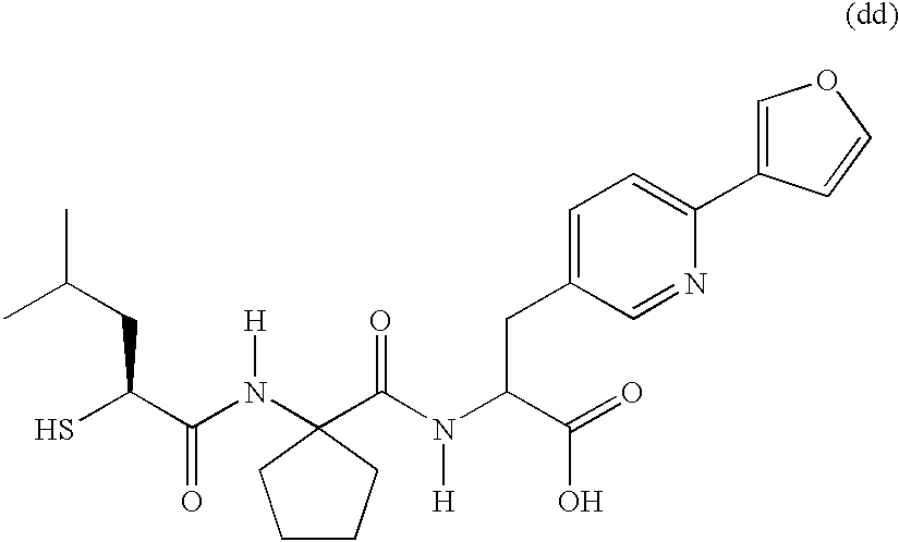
CC(CC(S)C(N([H])C1(C(N(C(C(=O)O)CC2=CC=C(C3=COC=C3)N=C2)[H])=O)CCCC1)=O)C
